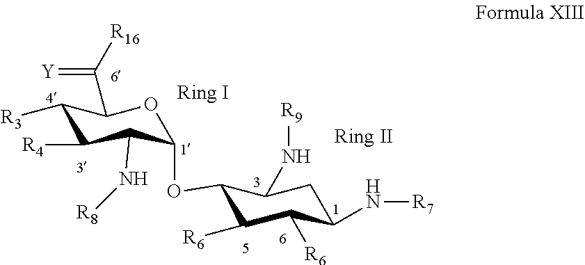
C1(OC2C(N[R8])C([R4])C([R3])C(C([R16])=[Y])O2)C([R6])C([R6])C(N[R7])CC1N[R9]
